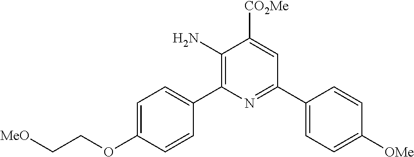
C([MeO])COC1=CC=C(C2=C(N)C([CO2Me])=CC(C3=CC=C([OMe])C=C3)=N2)C=C1
